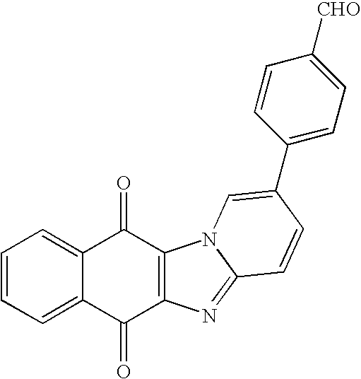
C1=CC=C2C(=C1)C(=O)C1=C(C2=O)N=C2N1C=C(C1=CC=C([CHO])C=C1)C=C2
